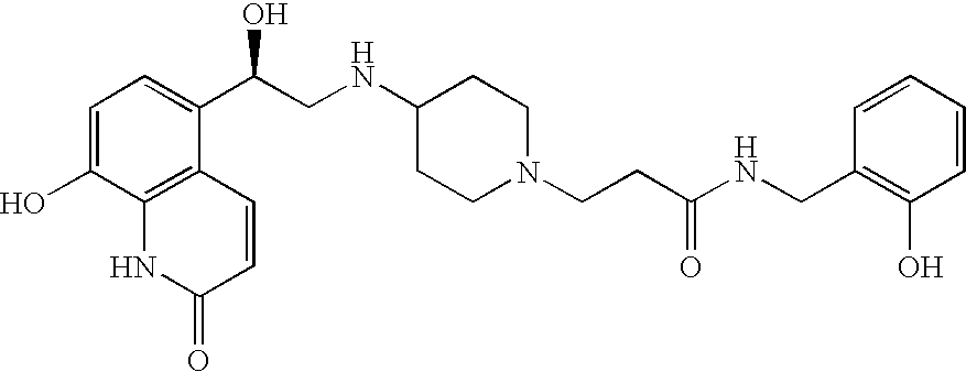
C1=C(O)C2=C(C(C(CNC3CCN(CCC(NCC4=C(O)C=CC=C4)=O)CC3)O)=C1)C=CC(=O)N2
